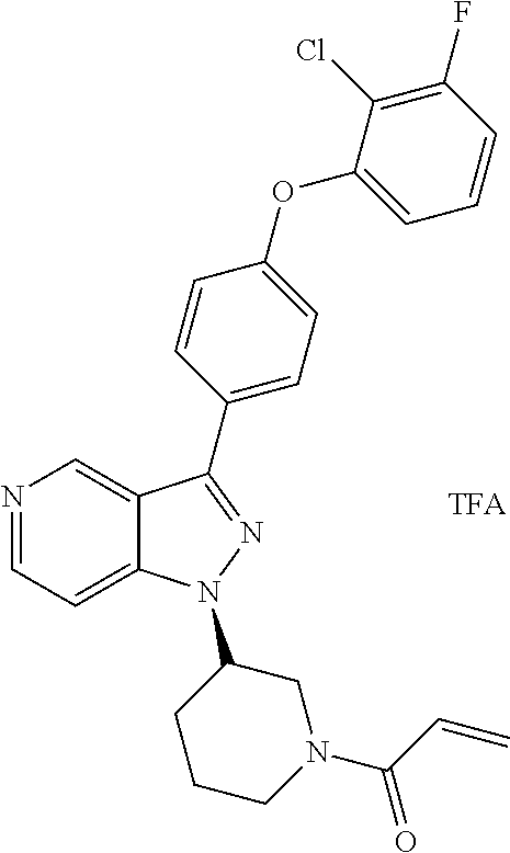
N1=CC=C2C(=C1)C(C1=CC=C(OC3=CC=CC(F)=C3Cl)C=C1)=NN2C1CCCN(C(=O)C=C)C1
